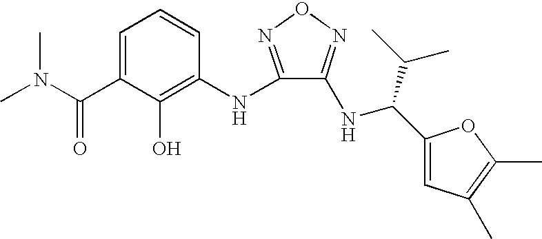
C1=C(C(N(C)C)=O)C(O)=C(NC2=NON=C2NC(C2=CC(C)=C(C)O2)C(C)C)C=C1
